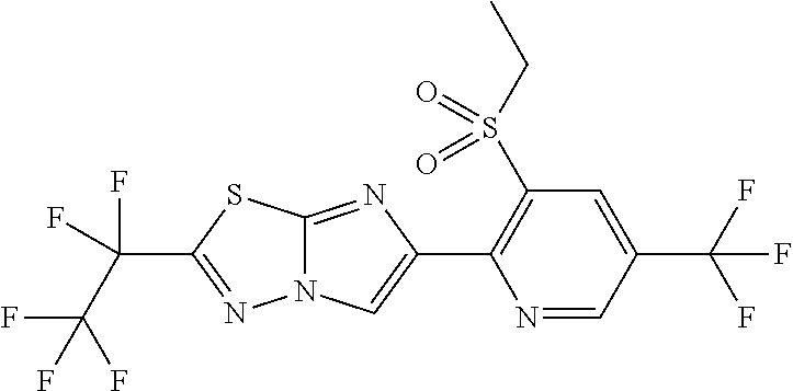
N1=CC(C(F)(F)F)=CC(S(CC)(=O)=O)=C1C1=CN2C(=N1)SC(C(F)(F)C(F)(F)F)=N2
